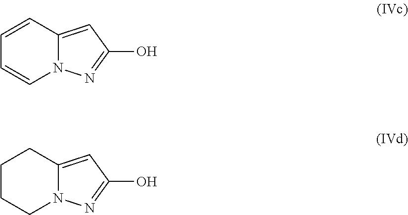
C1=CC2=CC(O)=NN2C=C1.C1CCN2C(=CC(O)=N2)C1
